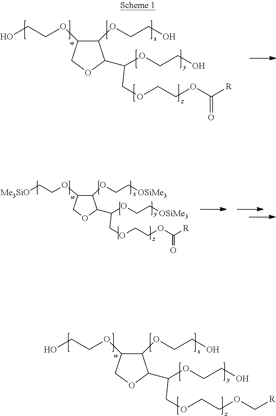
C1(OCCO)C(OCCO)C(C(OCCO)COCCOC[R])OC1.C1(OCCO)C(OCCO)C(C(OCCO)COCCOC(=O)[R])OC1.C1(OCC[Me3SiO])C(OCC[OSiMe3])C(C(OCC[OSiMe3])COCCOC(=O)[R])OC1
